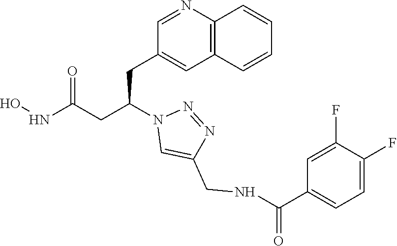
N1=NN(C(CC2=CC3=C(N=C2)C=CC=C3)CC(NO)=O)C=C1CNC(C1=CC=C(F)C(F)=C1)=O
